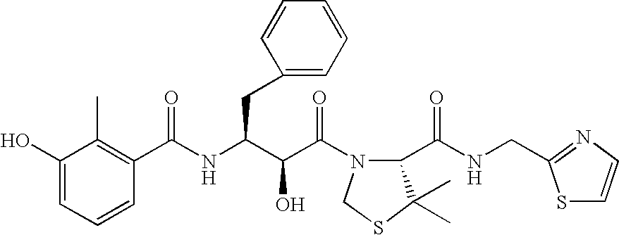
C1(O)=CC=CC(C(NC(C(C(=O)N2C(C(NCC3=NC=CS3)=O)C(C)(C)SC2)O)CC2=CC=CC=C2)=O)=C1C
